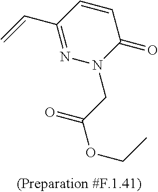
C1=CC(C=C)=NN(CC(=O)OCC)C1=O
